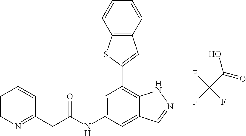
OC(C(F)(F)F)=O.C12=C(C=CC=C1)C=C(C1=C3C(=CC(NC(=O)CC4=NC=CC=C4)=C1)C=NN3)S2
